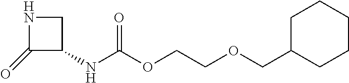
C1(=O)C(NC(OCCOCC2CCCCC2)=O)CN1
